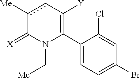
C1(C2=C([Y])cc([Me])C(=[X])N2C[Me])=CC=C(Br)C=C1Cl
